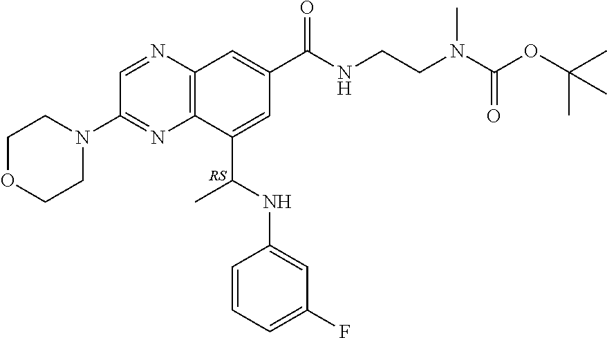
C12=C(C(C(NC3=CC(F)=CC=C3)C)=CC(C(NCCN(C(OC(C)(C)C)=O)C)=O)=C1)N=C(N1CCOCC1)C=N2
